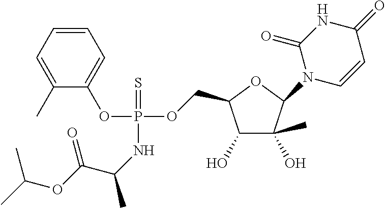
C1(O)C(O)(C)C(N2C=CC(=O)NC2=O)OC1COP(OC1=CC=CC=C1C)(=S)NC(C)C(OC(C)C)=O
